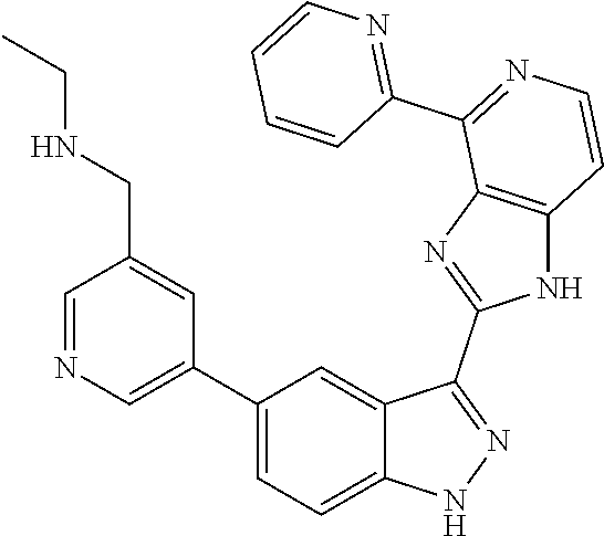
C1(C2=CN=CC(CNCC)=C2)=CC=C2C(=C1)C(C1=NC3=C(N1)C=CN=C3C1=NC=CC=C1)=NN2
